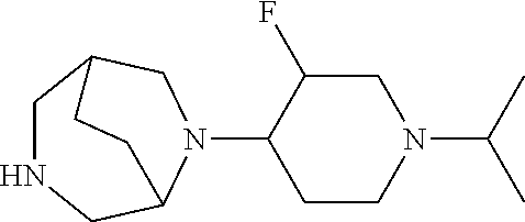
C1NCC2N(C3CCN(C(C)C)CC3F)CC1CC2
